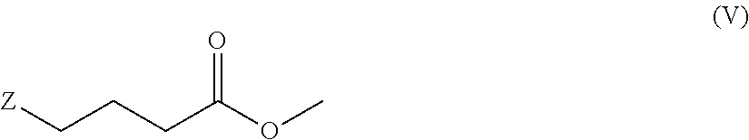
[Z]CCCC(OC)=O
